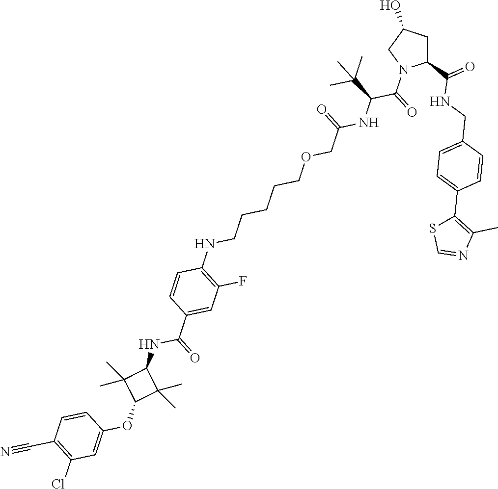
C1C(C(=O)NCC2=CC=C(C3=C(C)N=CS3)C=C2)N(C(=O)C(C(C)(C)C)NC(=O)COCCCCCNC2=C(F)C=C(C(=O)NC3C(C)(C)C(OC4=CC(Cl)=C(C#N)C=C4)C3(C)C)C=C2)CC1O
